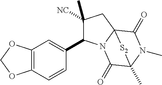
C1(C2C([NC])(C)CC34N2C(=O)C(C)(N(C)C3=O)[S2]4)=CC2=C(C=C1)OCO2
